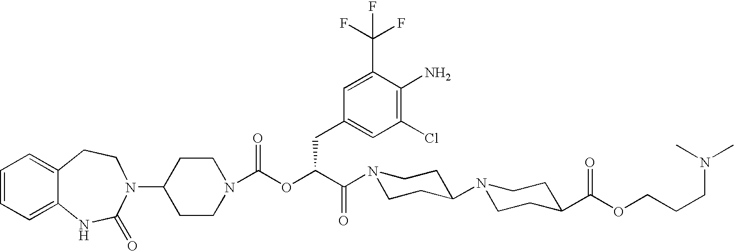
C1(N2C(=O)NC3=CC=CC=C3CC2)CCN(C(OC(C(N2CCC(N3CCC(C(OCCCN(C)C)=O)CC3)CC2)=O)CC2=CC(Cl)=C(N)C(C(F)(F)F)=C2)=O)CC1
